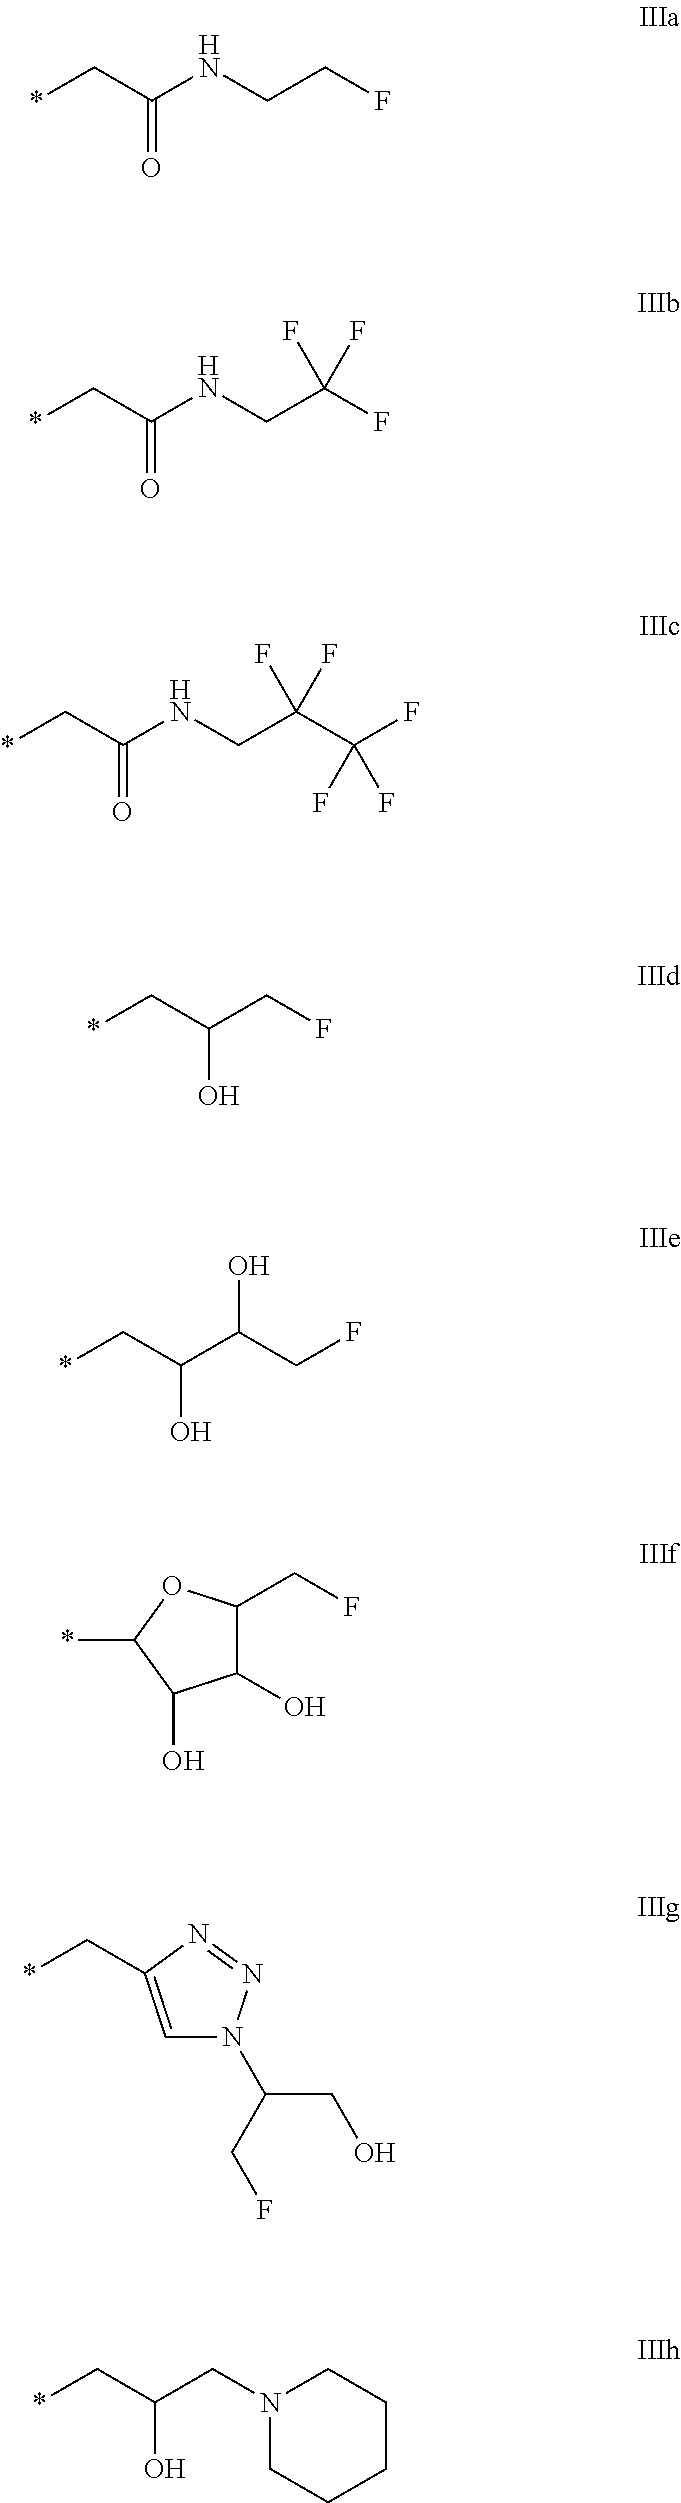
*CC(NCCF)=O.*CC(NCC(F)(F)F)=O.*CC(NCC(C(F)(F)F)(F)F)=O.*CC(O)CF.*C1OC(CF)C(O)C1O.*CC1=CN(C(CF)CO)N=N1.*CC(C(CF)O)O.N1(CC(C*)O)CCCCC1
